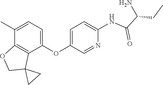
C1(OC2=CC=C(NC(C(N)CC)=O)N=C2)=CC=C(C)C2=C1C1(CO2)CC1
